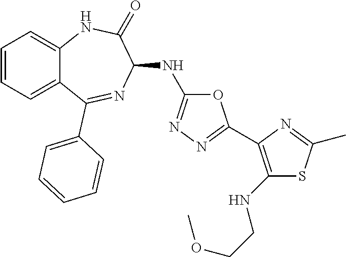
O1C(NC2C(=O)NC3=CC=CC=C3C(C3=CC=CC=C3)=N2)=NN=C1C1=C(NCCOC)SC(C)=N1
